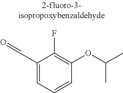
C1(C=O)=CC=CC(OC(C)C)=C1F
